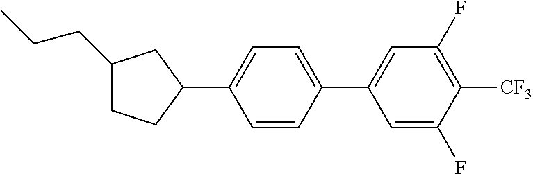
C1(CCC)CCC(C2=CC=C(C3=CC(F)=C([CF3])C(F)=C3)C=C2)C1
